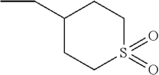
C1(CC)CCS(=O)(=O)CC1
